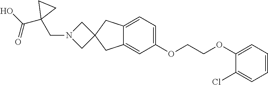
C(OC1=CC=C2C(=C1)CC1(C2)CN(CC2(C(O)=O)CC2)C1)COC1=CC=CC=C1Cl
